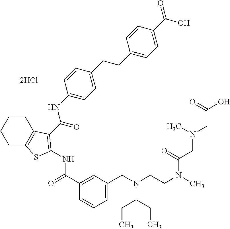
C1(C(=O)NC2=C(C(=O)NC3=CC=C(CCC4=CC=C(C(=O)O)C=C4)C=C3)C3=C(CCCC3)S2)=CC(CN(CCN(C)C(=O)CN(CC(=O)O)C)C(CC)CC)=CC=C1.[2HCl]
